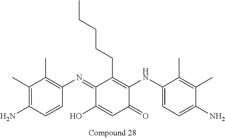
C1(=NC2=C(C)C(C)=C(N)C=C2)C(O)=CC(=O)C(NC2=CC=C(N)C(C)=C2C)=C1CCCCC
